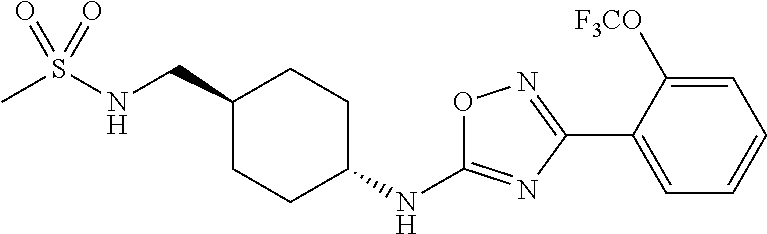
CS(NCC1CCC(NC2=NC(C3=CC=CC=C3[F3CO])=NO2)CC1)(=O)=O
